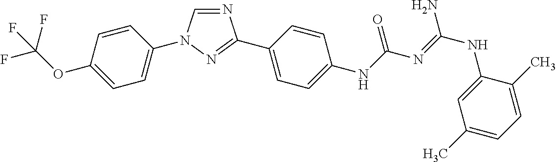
N1=CN(C2=CC=C(OC(F)(F)F)C=C2)N=C1C1=CC=C(NC(N=C(NC2=CC(C)=CC=C2C)N)=O)C=C1
